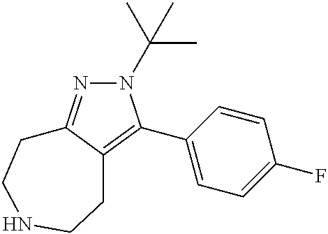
N1(C(C)(C)C)N=C2C(=C1C1=CC=C(F)C=C1)CCNCC2
